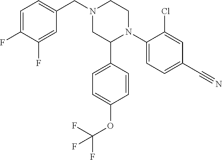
C1=C(F)C(F)=CC(CN2CC(C3=CC=C(OC(F)(F)F)C=C3)N(C3=CC=C(C#N)C=C3Cl)CC2)=C1
